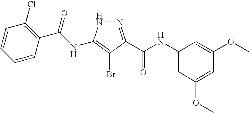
C1=CC=CC(C(NC2=C(Br)C(C(NC3=CC(OC)=CC(OC)=C3)=O)=NN2)=O)=C1Cl
